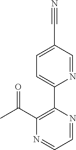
C1(C2=CC=C(C#N)C=N2)=C(C(C)=O)N=CC=N1
